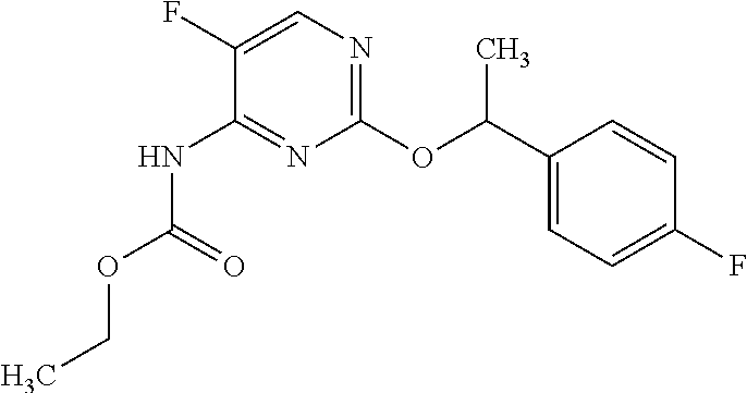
C1(C(OC2=NC=C(F)C(NC(OCC)=O)=N2)C)=CC=C(F)C=C1
